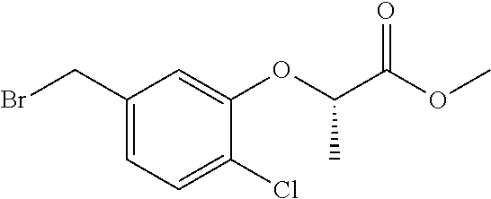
C1(CBr)=CC=C(Cl)C(OC(C)C(=O)OC)=C1
